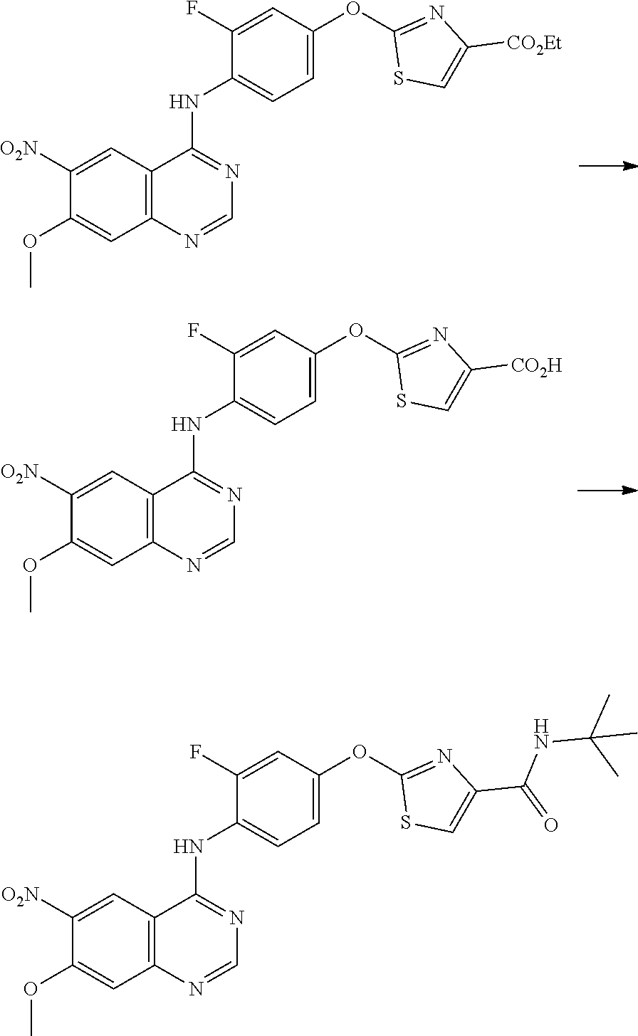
C1=C(OC2=NC([CO2Et])=CS2)C=C(F)C(NC2=NC=NC3=C2C=C([O2N])C(OC)=C3)=C1.C1=C(OC2=NC([CO2H])=CS2)C=C(F)C(NC2=NC=NC3=C2C=C([O2N])C(OC)=C3)=C1.C1=C(OC2=NC(C(=O)NC(C)(C)C)=CS2)C=C(F)C(NC2=NC=NC3=C2C=C([O2N])C(OC)=C3)=C1
